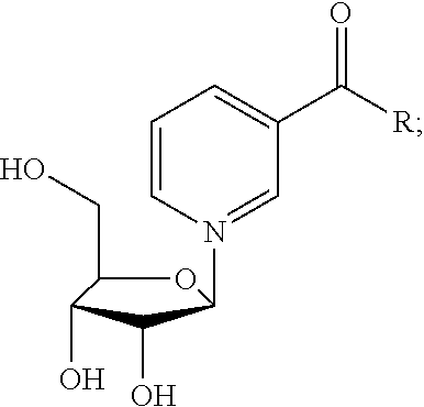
O1C(CO)C(O)C(O)C1N1=CC(C([R])=O)=CC=C1
